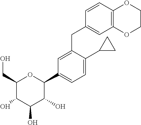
C1(CO)C(O)C(O)C(O)C(C2=CC=C(C3CC3)C(CC3=CC4=C(C=C3)OCCO4)=C2)O1
